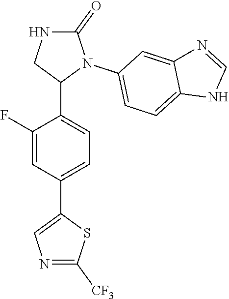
C1(F)=CC(C2=CN=C([CF3])S2)=CC=C1C1N(C2=CC=C3C(=C2)N=CN3)C(=O)NC1
